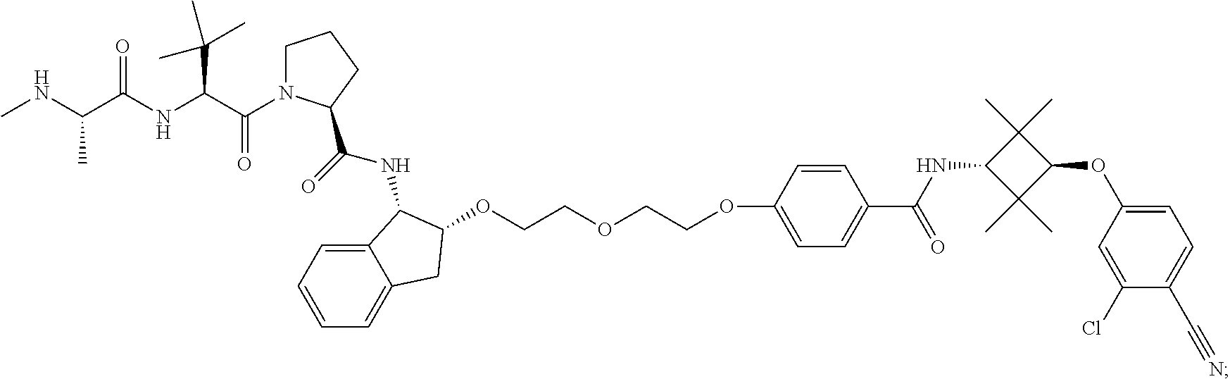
O(CCOCCOC1=CC=C(C(=O)NC2C(C)(C)C(OC3=CC=C(C#N)C(Cl)=C3)C2(C)C)C=C1)C1CC2=CC=CC=C2C1NC(=O)C1N(C(C(NC(C(NC)C)=O)C(C)(C)C)=O)CCC1
